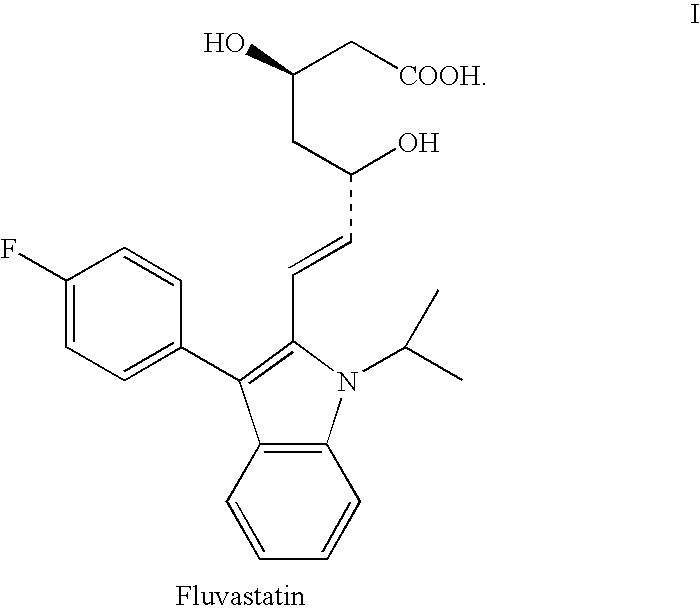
C1(F)=CC=C(C2=C(C=CC(O)CC(C[COOH])O)N(C(C)C)C3=C2C=CC=C3)C=C1
